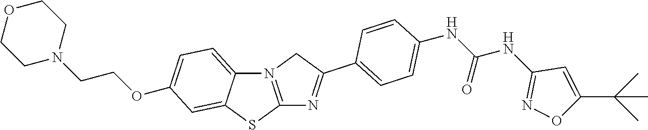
C12=CC=C(OCCN3CCOCC3)C=C1SC1=N2CC(C2=CC=C(NC(NC3=NOC(C(C)(C)C)=C3)=O)C=C2)=N1
